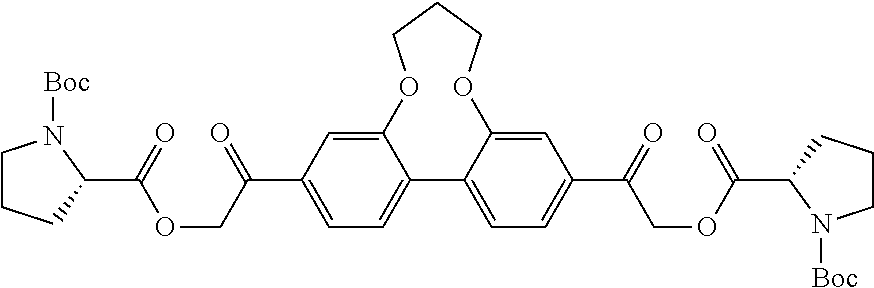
C12=CC(C(COC(=O)C3CCCN3[Boc])=O)=CC=C1C1=CC=C(C(=O)COC(=O)C3CCCN3[Boc])C=C1OCCCO2
